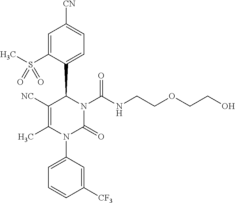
C1([NC])=C(C)N(C2=CC=CC([CF3])=C2)C(=O)N(C(NCCOCCO)=O)C1C1=CC=C([CN])C=C1S(C)(=O)=O
